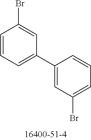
C1=CC=C(C2=CC(Br)=CC=C2)C=C1Br
